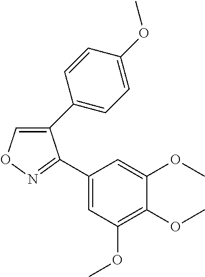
C1(C2=CC=C(OC)C=C2)=CON=C1C1=CC(OC)=C(OC)C(OC)=C1
